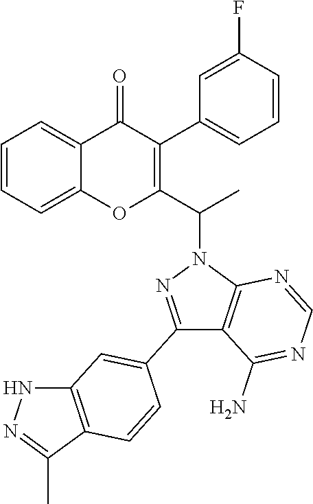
C1=CC=C2C(=C1)OC(C(N1N=C(C3=CC4=C(C(C)=NN4)C=C3)C3=C1N=CN=C3N)C)=C(C1=CC=CC(F)=C1)C2=O
